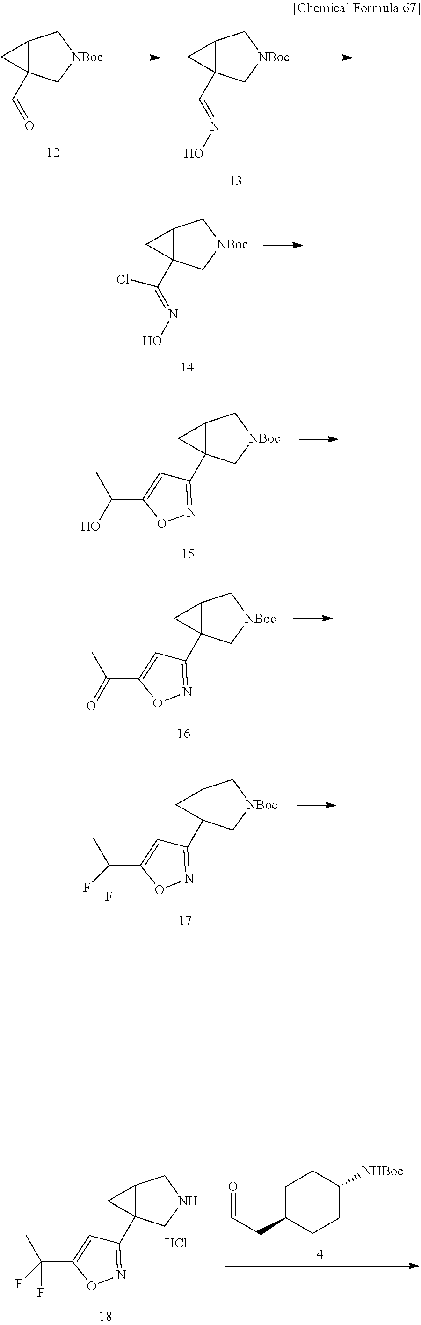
C12C(C=O)(C[NBoc]C1)C2.C12C(C=NO)(C[NBoc]C1)C2.C12C(C(=NO)Cl)(C[NBoc]C1)C2.C12C(C3=NOC(C(C)O)=C3)(C[NBoc]C1)C2.C12C(C3=NOC(C(C)=O)=C3)(C[NBoc]C1)C2.C12C(C3=NOC(C(C)(F)F)=C3)(C[NBoc]C1)C2.C12C(C3=NOC(C(C)(F)F)=C3)(CNC1)C2.Cl.C1C(CC=O)CCC([NHBoc])C1
